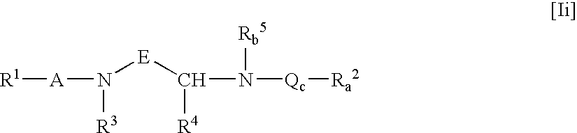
N([E]C(N([Qc][Ra2])[Rb5])[R4])([A][R1])[R3]
